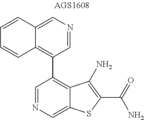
C1=CC2=CN=CC(C3=C4C(=CN=C3)SC(C(N)=O)=C4N)=C2C=C1
